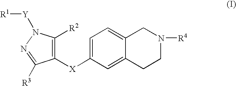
C1([X]C2=CC=C3C(=C2)CCN([R4])C3)=C([R2])N([Y][R1])N=C1[R3]
